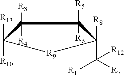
C1([R5])([R6])C([R8])(C([R7])([R12])[R11])[R9]C([R13])([R10])C1([R3])[R4]
